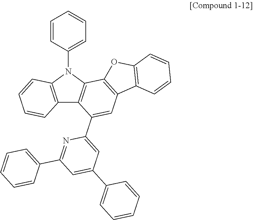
C12=C(N(C3=CC=CC=C3)C3=C1C(C1=CC(C4=CC=CC=C4)=CC(C4=CC=CC=C4)=N1)=CC1=C3OC3=C1C=CC=C3)C=CC=C2
